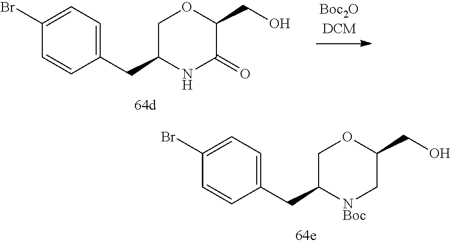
C1(CC2[NBoc]CC(CO)OC2)=CC=C(Br)C=C1.C1(CC2NC(=O)C(CO)OC2)=CC=C(Br)C=C1
